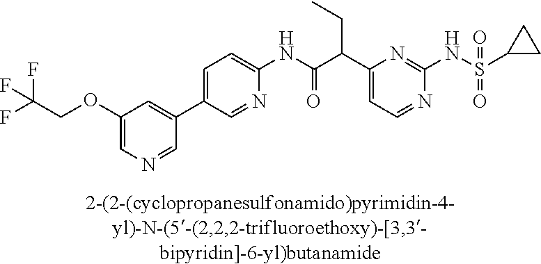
N1=CC=C(C(C(NC2=CC=C(C3=CC(OCC(F)(F)F)=CN=C3)C=N2)=O)CC)N=C1NS(=O)(=O)C1CC1
